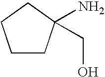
C1CC(N)(CO)CC1
